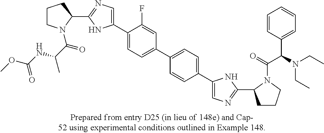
C1CN(C(C(NC(OC)=O)C)=O)C(C2=NC=C(C3=CC=C(C4=CC=C(C5=CN=C(C6CCCN6C(=O)C(N(CC)CC)C6=CC=CC=C6)N5)C=C4)C=C3F)N2)C1
